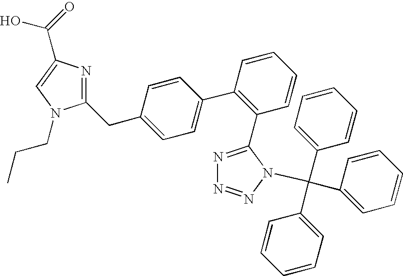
N1=C(C2=C(C3=CC=C(CC4=NC(C(O)=O)=CN4CCC)C=C3)C=CC=C2)N(C(C2=CC=CC=C2)(C2=CC=CC=C2)C2=CC=CC=C2)N=N1
